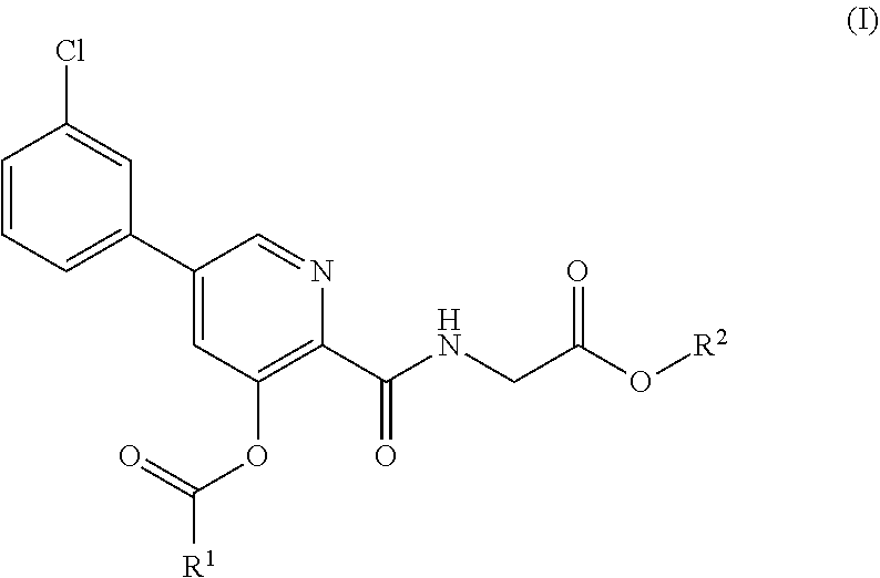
C1=CC=C(C2=CC(OC(=O)[R1])=C(C(NCC(O[R2])=O)=O)N=C2)C=C1Cl
